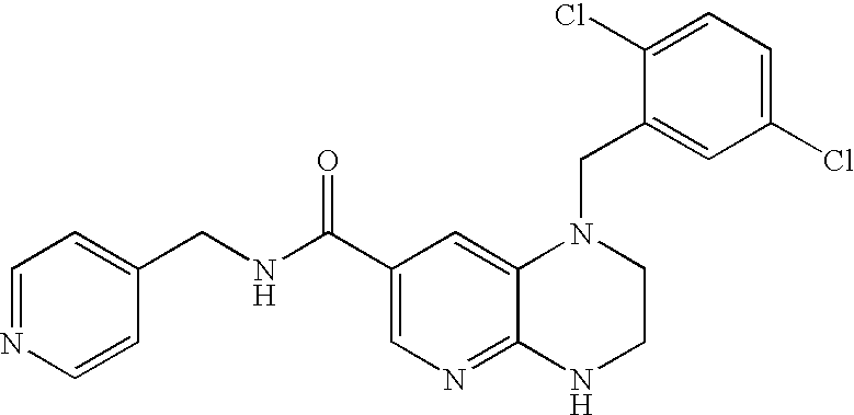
C1(Cl)=CC=C(Cl)C=C1CN1C2=CC(C(=O)NCC3=CC=NC=C3)=CN=C2NCC1
